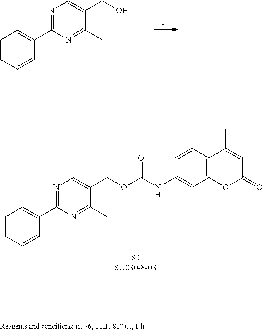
C1=CC=CC(C2=NC=C(CO)C(C)=N2)=C1.C1=CC=CC(C2=NC=C(COC(NC3=CC4=C(C=C3)C(C)=CC(=O)O4)=O)C(C)=N2)=C1
